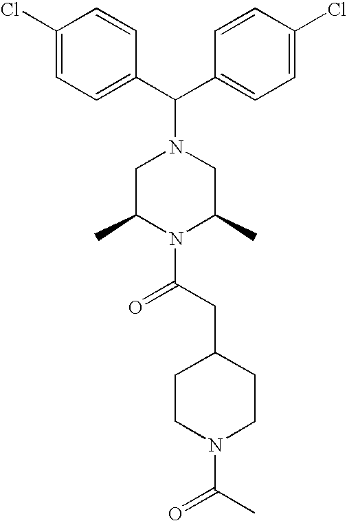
C1=CC(C(C2=CC=C(Cl)C=C2)N2CC(C)N(C(CC3CCN(C(C)=O)CC3)=O)C(C)C2)=CC=C1Cl
